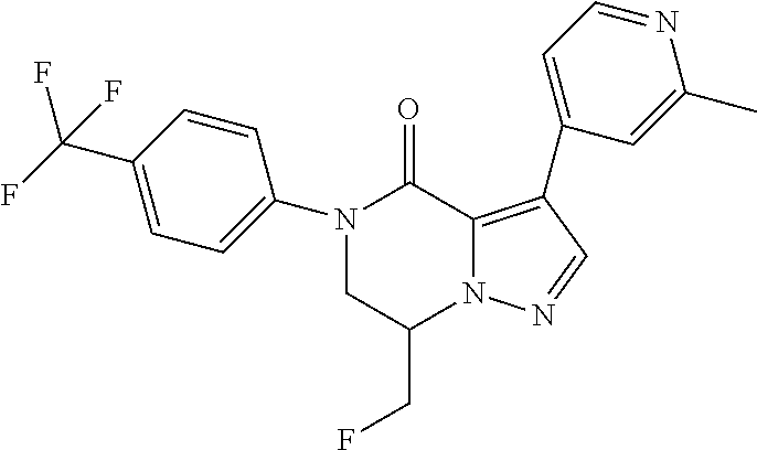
C1C(CF)N2C(=C(C3=CC=NC(C)=C3)C=N2)C(=O)N1C1=CC=C(C(F)(F)F)C=C1
